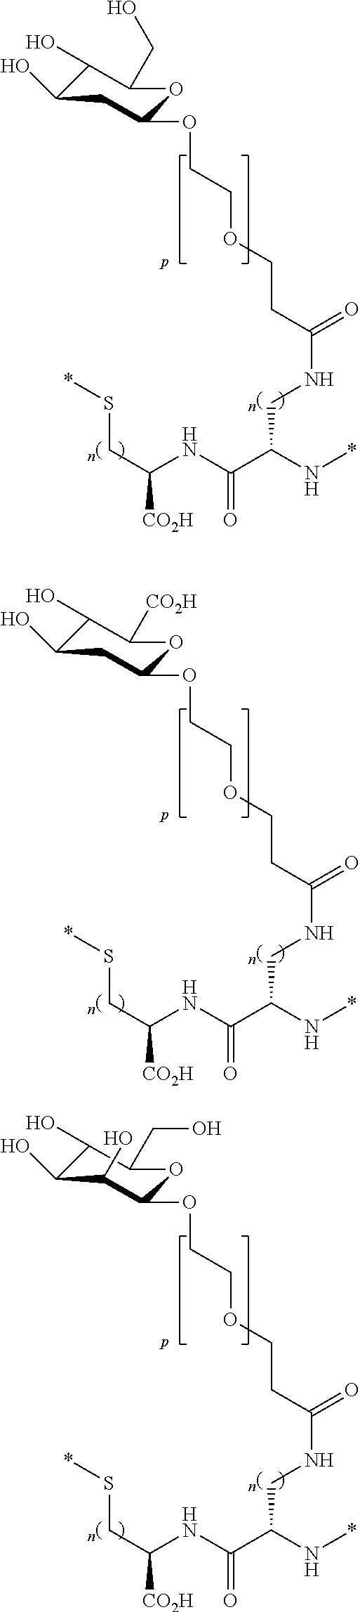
C(COC1OC(CO)C(O)C(O)C1)OCCC(NCC(C(NC(CS*)[CO2H])=O)N*)=O.C(COC1OC([CO2H])C(O)C(O)C1)OCCC(NCC(C(NC(CS*)[CO2H])=O)N*)=O.C(COC1OC(CO)C(O)C(O)C1O)OCCC(NCC(C(NC(CS*)[CO2H])=O)N*)=O
